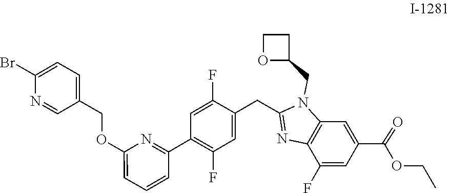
C12=C(N(CC3CCO3)C(CC3=CC(F)=C(C4=NC(OCC5=CC=C(Br)N=C5)=CC=C4)C=C3F)=N1)C=C(C(=O)OCC)C=C2F
